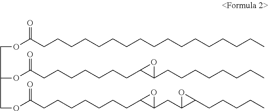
O(C(CCCCCCCCCCCCCCCCC)=O)CC(OC(CCCCCCCC1C(CCCCCCCC)O1)=O)COC(CCCCCCCC1C(CC2C(CCCCC)O2)O1)=O
